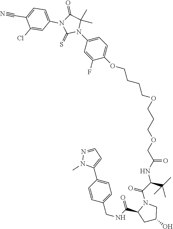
C(C(N1C(C(=O)NCC2=CC=C(C3=CC=NN3C)C=C2)CC(O)C1)=O)(C(C)(C)C)NC(COCCCOCCCCOC1=CC=C(N2C(C)(C)C(=O)N(C3=CC=C(C#N)C(Cl)=C3)C2=S)C=C1F)=O
